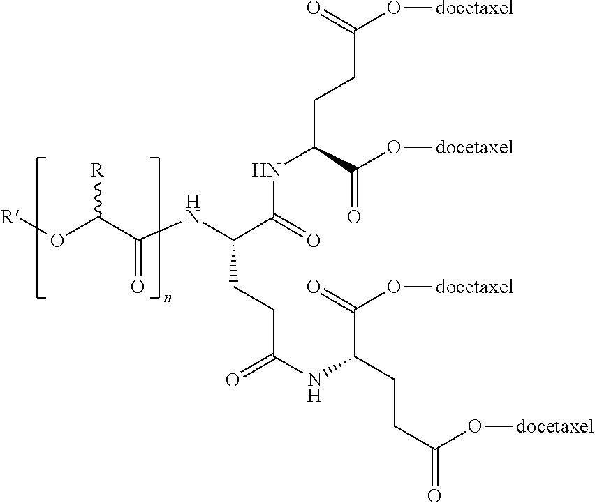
[R]OC(C(NC(C(=O)NC(C(O[docetaxel])=O)CCC(=O)O[docetaxel])CCC(NC(C(O[docetaxel])=O)CCC(O[docetaxel])=O)=O)=O)[R]
